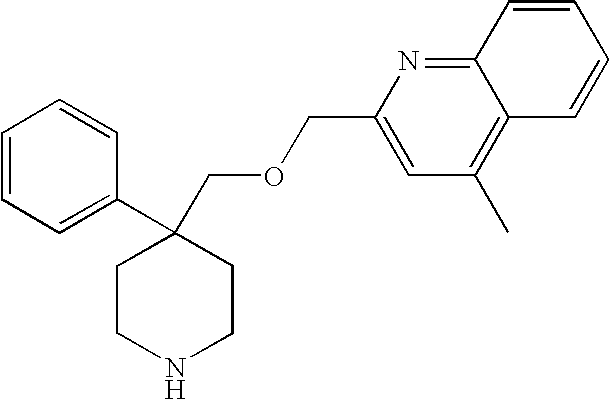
C1=CC=C(C2(COCC3=CC(C)=C4C(=N3)C=CC=C4)CCNCC2)C=C1
